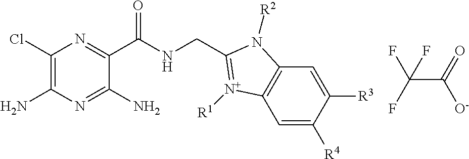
C1=C([R4])C([R3])=CC2=C1[N+]([R1])=C(CNC(C1=NC(Cl)=C(N)N=C1N)=O)N2[R2].C(C(=O)[O-])(F)(F)F
